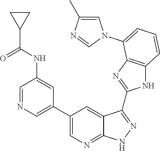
C1=NC=C(C2=CN=C3C(=C2)C(C2=NC4=C(N2)C=CC=C4N2C=C(C)N=C2)=NN3)C=C1NC(C1CC1)=O
